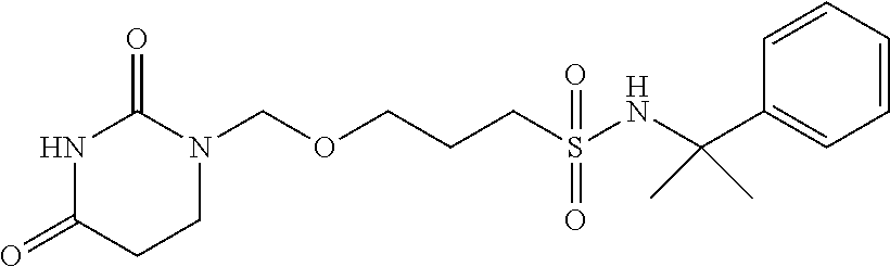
N1C(=O)CCN(COCCCS(NC(C2=CC=CC=C2)(C)C)(=O)=O)C1=O
